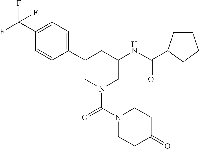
C1(C2CN(C(N3CCC(=O)CC3)=O)CC(NC(=O)C3CCCC3)C2)=CC=C(C(F)(F)F)C=C1
